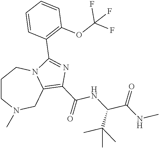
C1CN(C)CC2=C(C(=O)NC(C(NC)=O)C(C)(C)C)N=C(C3=C(OC(F)(F)F)C=CC=C3)N2C1
